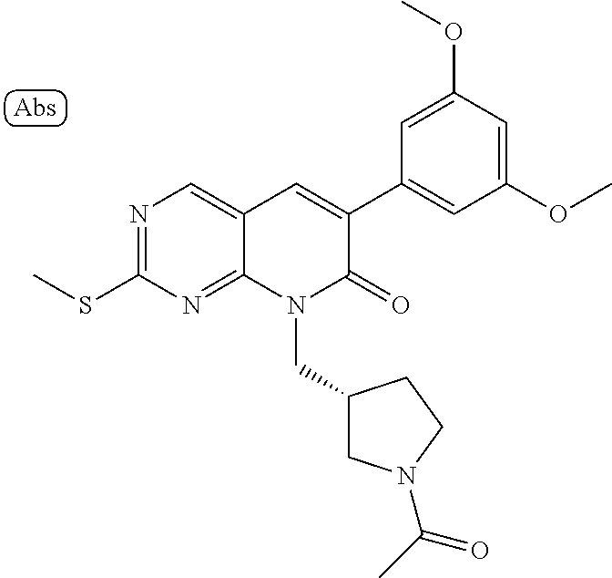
N1=C(SC)N=C2C(=C1)C=C(C1=CC(OC)=CC(OC)=C1)C(=O)N2CC1CN(C(C)=O)CC1
